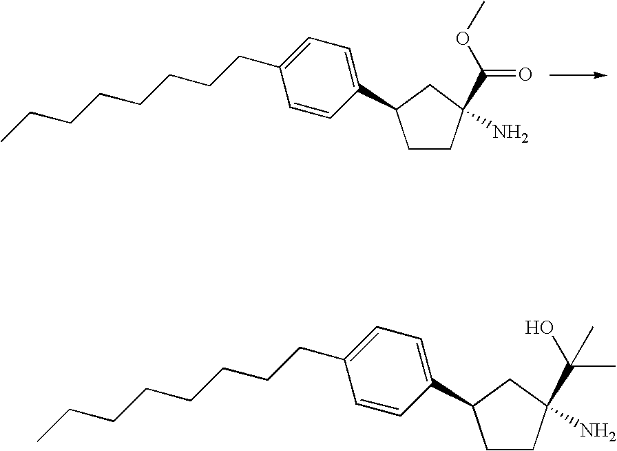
C1CC(C(OC)=O)(N)CC1C1=CC=C(CCCCCCCC)C=C1.C1CC(C(O)(C)C)(N)CC1C1=CC=C(CCCCCCCC)C=C1
